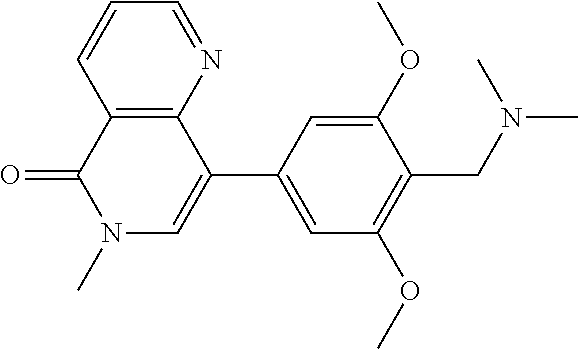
C12=C(C(C3=CC(OC)=C(CN(C)C)C(OC)=C3)=CN(C)C1=O)N=CC=C2
